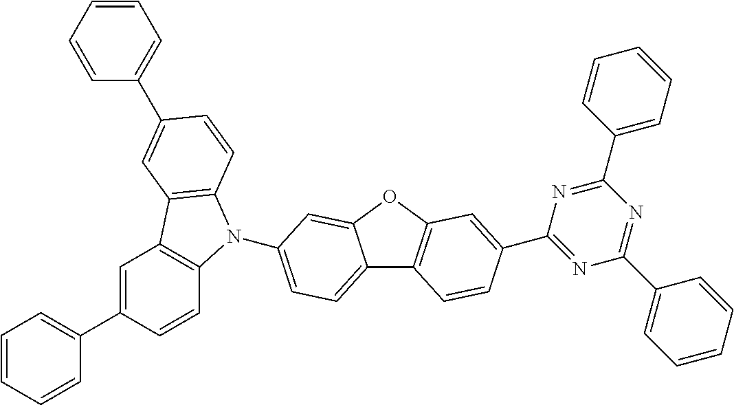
C12=CC=C(N3C4=C(C=C(C5=CC=CC=C5)C=C4)C4=C3C=CC(C3=CC=CC=C3)=C4)C=C1OC1=C2C=CC(C2=NC(C3=CC=CC=C3)=NC(C3=CC=CC=C3)=N2)=C1
